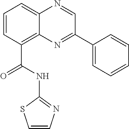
C1=CC(C(NC2=NC=CS2)=O)=C2C(=C1)N=CC(C1=CC=CC=C1)=N2
